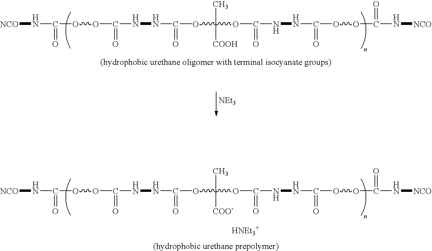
[NCO]NC(OOC(NNC(OC(OC(NNC(OOC(N[NCO])=O)=O)=O)(C)[COOH])=O)=O)=O.[NEt3].[NCO]NC(OOC(NNC(OC(OC(NNC(OOC(N[NCO])=O)=O)=O)(C)[COO-])=O)=O)=O
